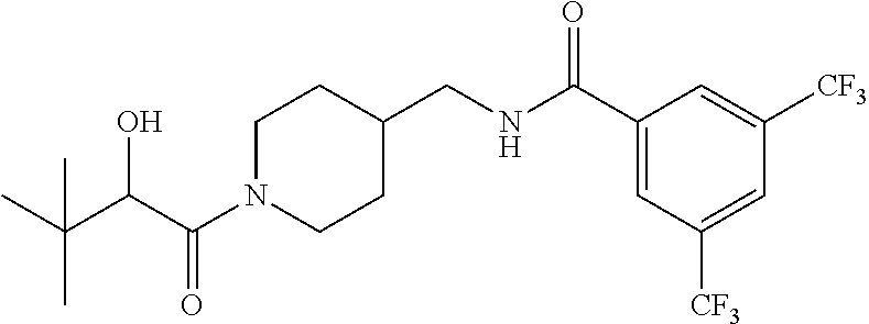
C(N1CCC(CNC(C2=CC([CF3])=CC([CF3])=C2)=O)CC1)(C(C(C)(C)C)O)=O
